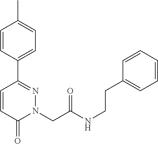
C1=CC(C2=NN(CC(NCCC3=CC=CC=C3)=O)C(=O)C=C2)=CC=C1C
